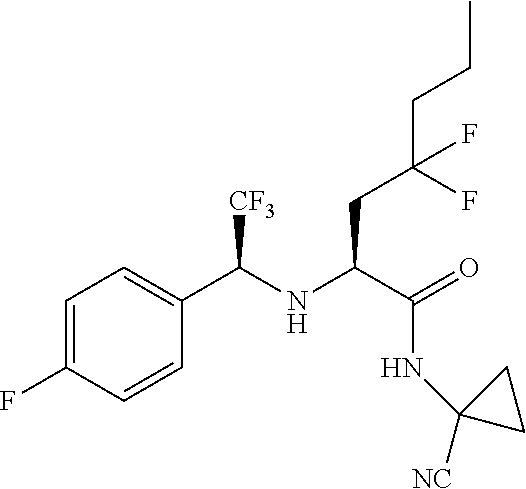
C(CC(CC(C(=O)NC1([NC])CC1)NC(C1=CC=C(F)C=C1)[CF3])(F)F)C
